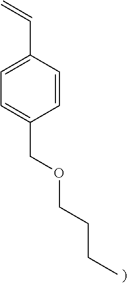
C1=CC(C=C)=CC=C1COCCCC
